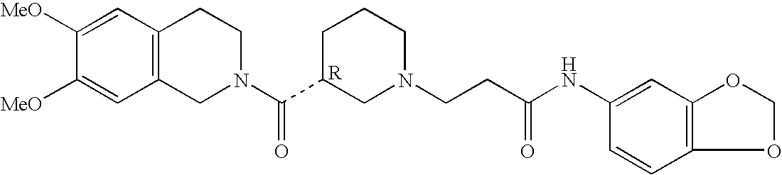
[R].C12=C(C=C([MeO])C([MeO])=C1)CCN(C(C1CN(CCC(NC3=CC4=C(C=C3)OCO4)=O)CCC1)=O)C2
